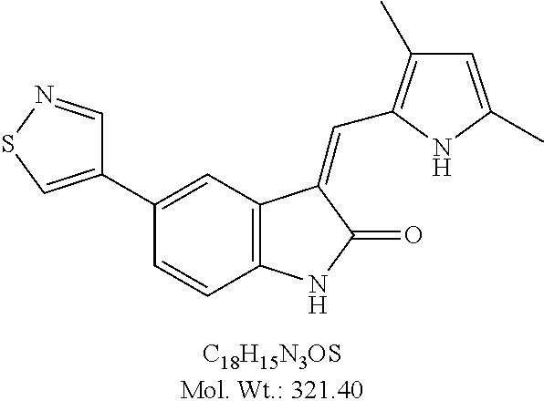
C1(C2=CC3=C(C=C2)NC(=O)C3=CC2=C(C)C=C(C)N2)=CSN=C1
